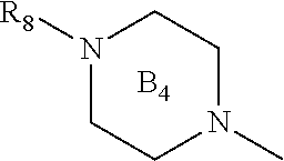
N1([R8])CCN(C)CC1.[B4]
